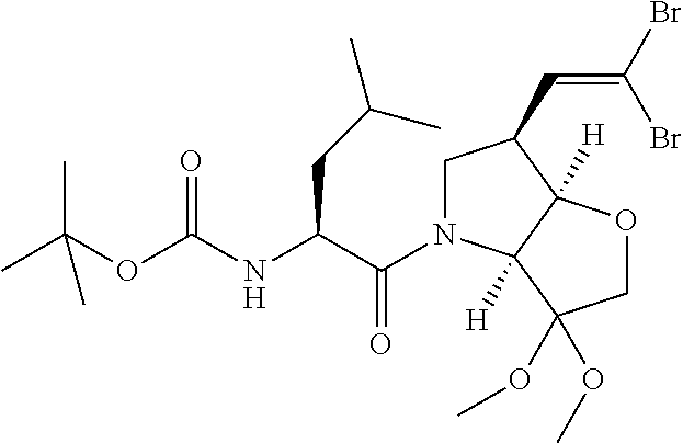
O(C(NC(C(=O)N1CC(C=C(Br)Br)C2([H])C1([H])C(OC)(OC)CO2)CC(C)C)=O)C(C)(C)C
